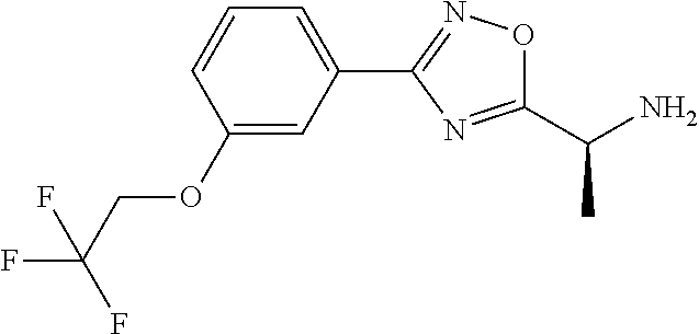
C1=CC(OCC(F)(F)F)=CC(C2=NOC(C(N)C)=N2)=C1
